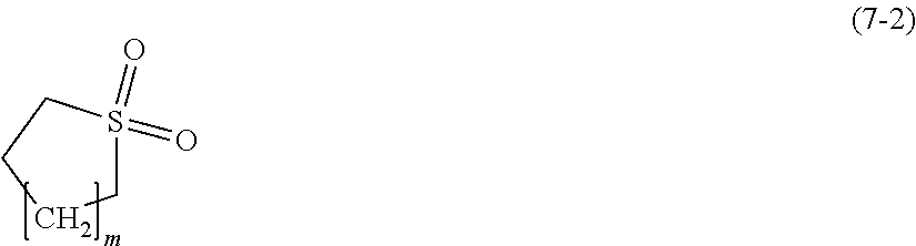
C1S(=O)(=O)CCC1
